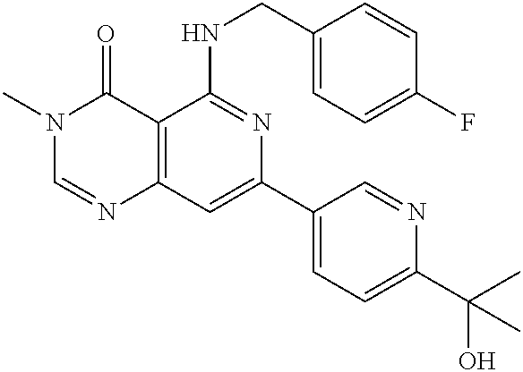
C12=C(C=C(C3=CC=C(C(C)(O)C)N=C3)N=C1NCC1=CC=C(F)C=C1)N=CN(C)C2=O
